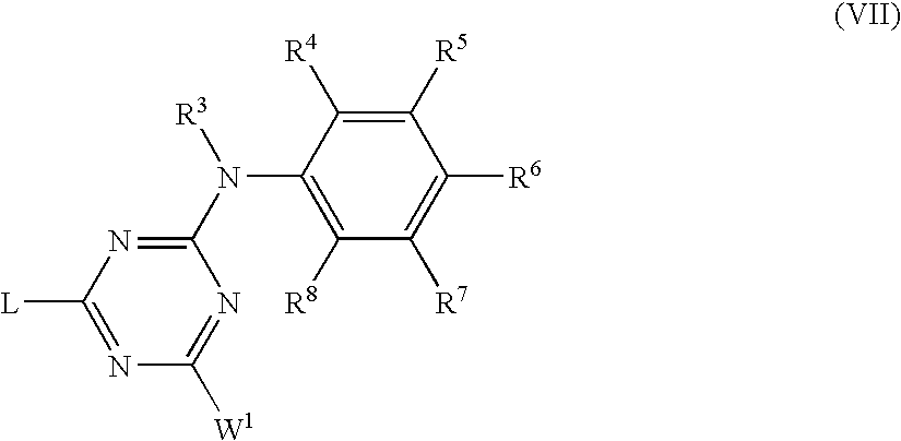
C1(N(C2=NC([L])=NC([W1])=N2)[R3])=C([R8])C([R7])=C([R6])C([R5])=C1[R4]
